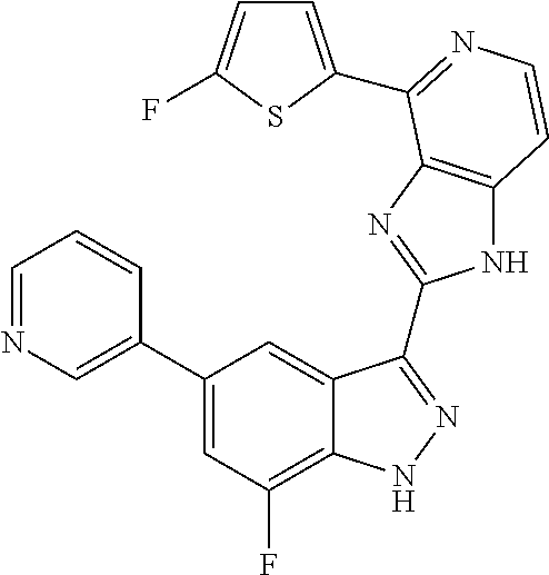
C1=C(C2=CC(F)=C3C(=C2)C(C2=NC4=C(N2)C=CN=C4C2=CC=C(F)S2)=NN3)C=CC=N1
